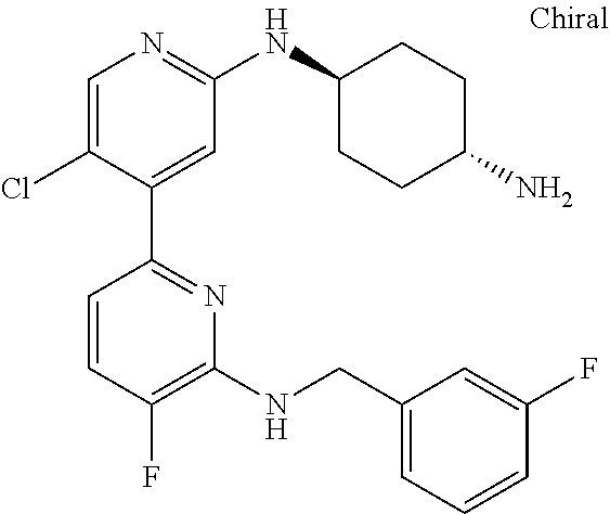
C1=C(Cl)C(C2=NC(NCC3=CC=CC(F)=C3)=C(F)C=C2)=CC(NC2CCC(N)CC2)=N1
